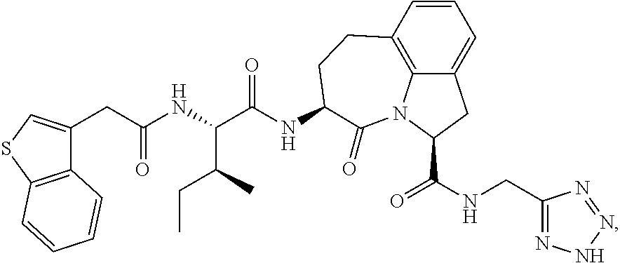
C1(CC(NC(C(NC2CCC3=C4C(=CC=C3)CC(C(=O)NCC3=NNN=N3)N4C2=O)=O)C(C)CC)=O)=CSC2=C1C=CC=C2
